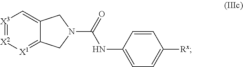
[X2]1=[X3]C=C2C(=[X1]1)CN(C(=O)NC1=CC=C([Rx])C=C1)C2
